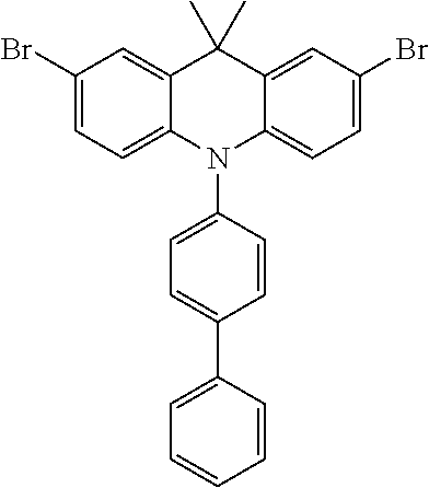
C1(Br)=CC=C2C(=C1)C(C)(C)C1=CC(Br)=CC=C1N2C1=CC=C(C2=CC=CC=C2)C=C1
